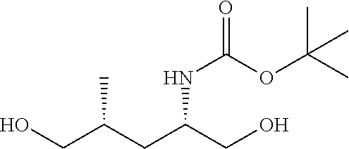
OCC(CC(CO)NC(OC(C)(C)C)=O)C
